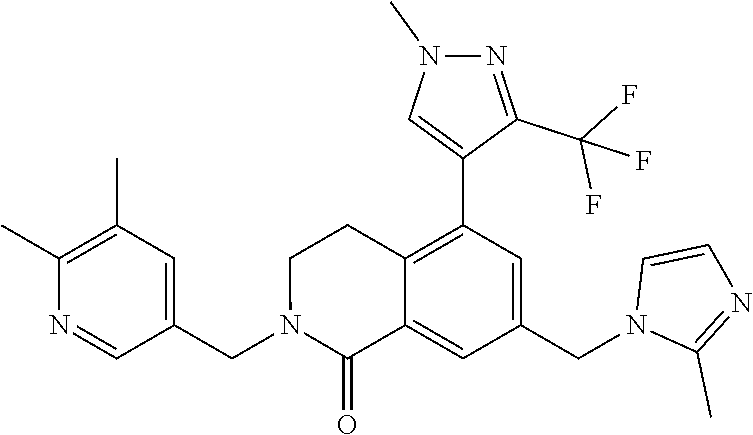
C1(CN2C(=O)C3=CC(CN4C(C)=NC=C4)=CC(C4=CN(C)N=C4C(F)(F)F)=C3CC2)=CC(C)=C(C)N=C1
